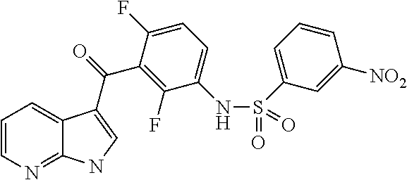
C12=NC=CC=C1C(C(=O)C1=C(F)C(NS(C3=CC=CC([NO2])=C3)(=O)=O)=CC=C1F)=CN2
